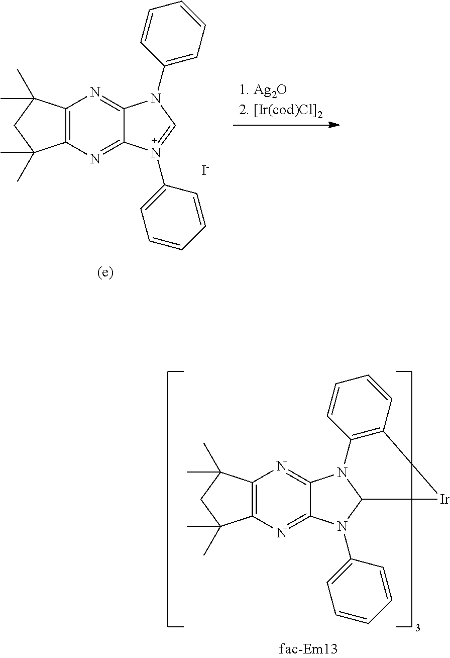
C12=C(N=C3C(=N1)N1C(N3C3=CC=CC=C3)[Ir]C3=C1C=CC=C3)C(C)(C)CC2(C)C.C12=C(N=C3C(=N1)N(C1=CC=CC=C1)C=N3C1=CC=CC=C1)C(C)(C)CC2(C)C.[I-]
